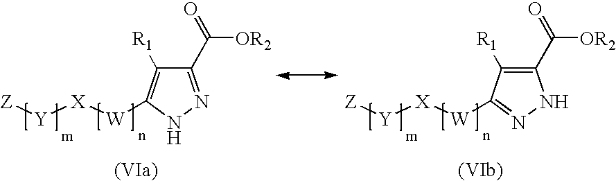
C1(C(=O)[OR2])=C([R1])C([W][X][Y][Z])=NN1.C1(C(=O)[OR2])=NNC([W][X][Y][Z])=C1[R1]
